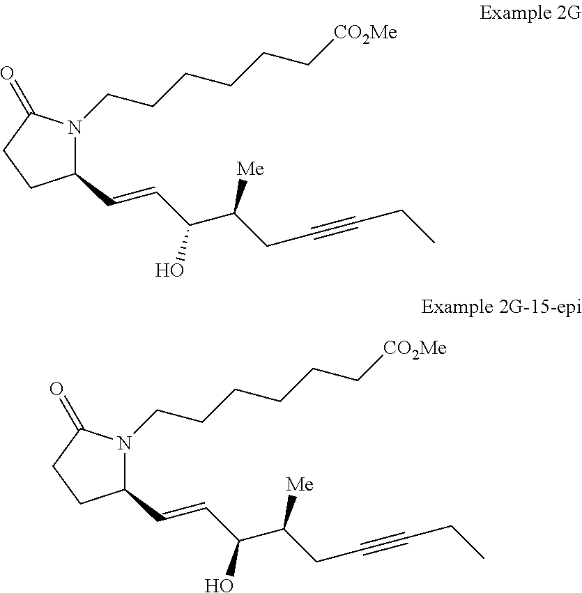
C1(C=CC(O)C([Me])CC#CCC)N(CCCCCC[CO2Me])C(=O)CC1.C1(C=CC(O)C([Me])CC#CCC)N(CCCCCC[CO2Me])C(=O)CC1
